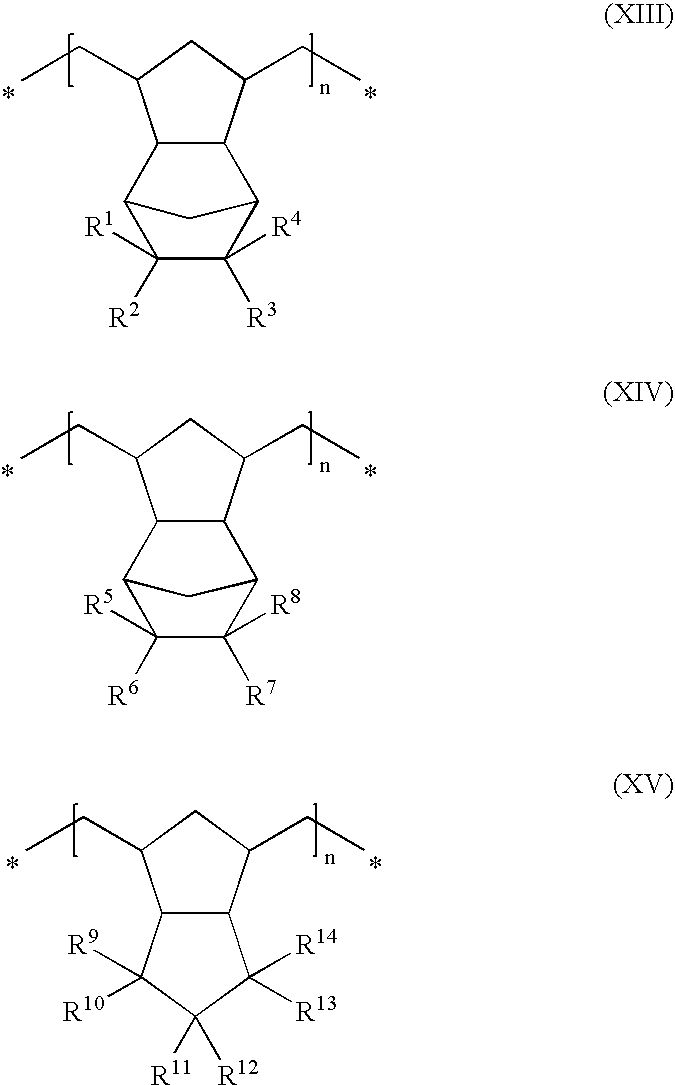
C1([R1])([R2])C([R4])([R3])C2C3C(C1C2)C(CC)CC3CC.C1([R5])([R6])C([R8])([R7])C2C3C(C1C2)C(CC)CC3CC.C12C(C(CC)CC1CC)C([R9])([R10])C([R12])([R11])C2([R14])[R13]
